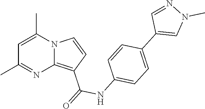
C1=C(C)N2C(=C(C(=O)NC3=CC=C(C4=CN(C)N=C4)C=C3)C=C2)N=C1C
